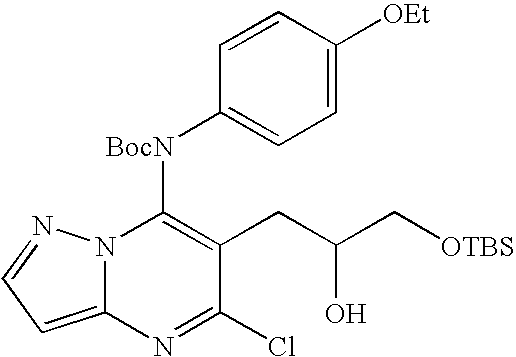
C12=CC=NN1C([BocN]C1=CC=C([OEt])C=C1)=C(CC(C[OTBS])O)C(Cl)=N2
